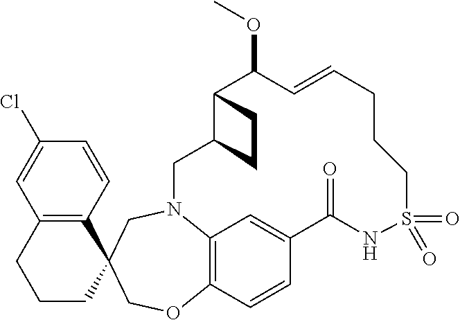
C1=CC(Cl)=CC2=C1C1(CCC2)CN2C3=C(C=CC(=C3)C(=O)NS(=O)(=O)CCCC=CC(OC)C3C(C2)CC3)OC1
